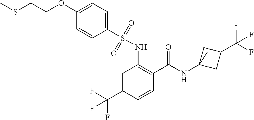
C1=C(C(F)(F)F)C=CC(C(=O)NC23CC(C(F)(F)F)(C2)C3)=C1NS(C1=CC=C(OCCSC)C=C1)(=O)=O
